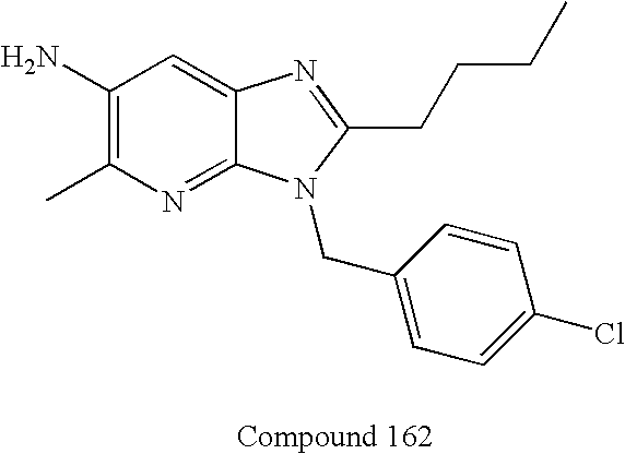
C1(N)=C(C)N=C2C(=C1)N=C(CCCC)N2CC1=CC=C(Cl)C=C1
